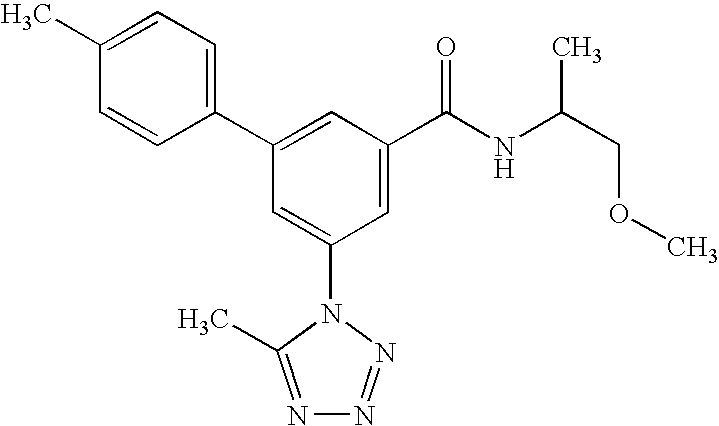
C1(C2=CC(C(NC(COC)C)=O)=CC(N3C(C)=NN=N3)=C2)=CC=C(C)C=C1
